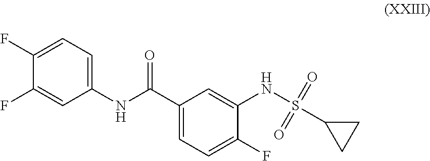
C1(C(NC2=CC=C(F)C(F)=C2)=O)=CC=C(F)C(NS(C2CC2)(=O)=O)=C1
